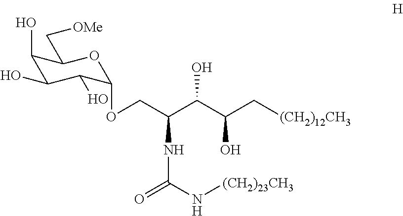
N(C(N[(CH2)23CH3])=O)C(C(C(C[(CH2)12CH3])O)O)COC1C(O)C(O)C(O)C(C[OMe])O1
